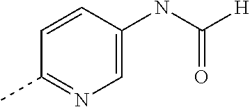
C1=CC(NC(=O)[H])=CN=C1C
